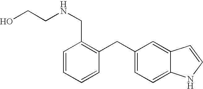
C1=CC=CC(CC2=CC=C3C(=C2)C=CN3)=C1CNCCO
